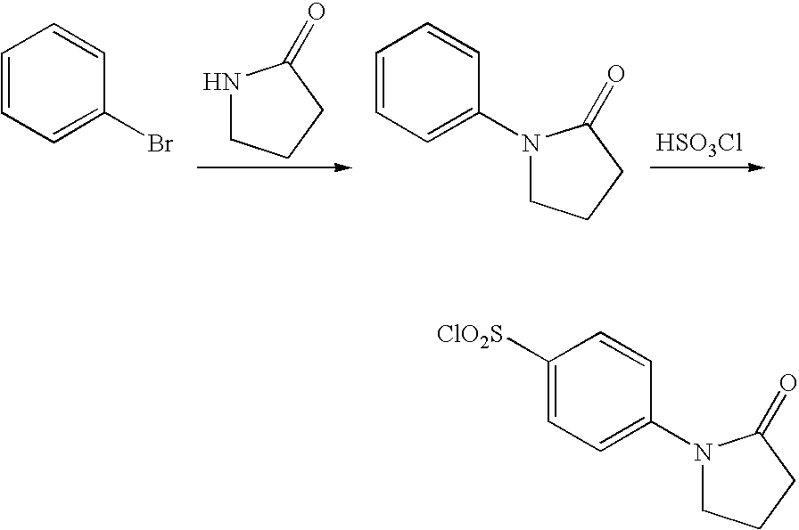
N1CCCC1=O.C1=CC=C(Br)C=C1.C1=CC=C(N2CCCC2=O)C=C1.[HSO3Cl].C1([ClO2S])=CC=C(N2CCCC2=O)C=C1
